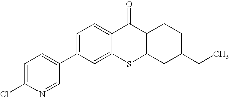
C1=C(C2=CC=C(Cl)N=C2)C=C2C(=C1)C(=O)C1=C(S2)CC(CC)CC1
